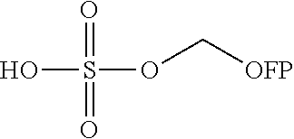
OS(OC[OFP])(=O)=O
